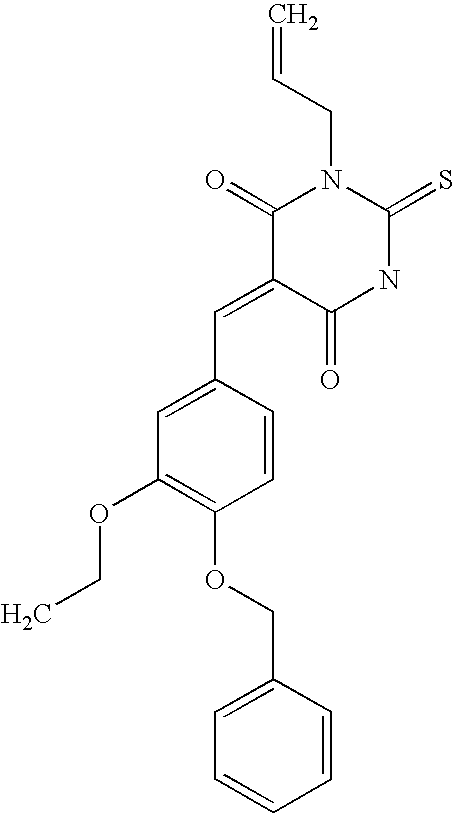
C=CCN1C(=O)C(=CC2=CC(OCC)=C(OCC3=CC=CC=C3)C=C2)C(=O)NC1=S
